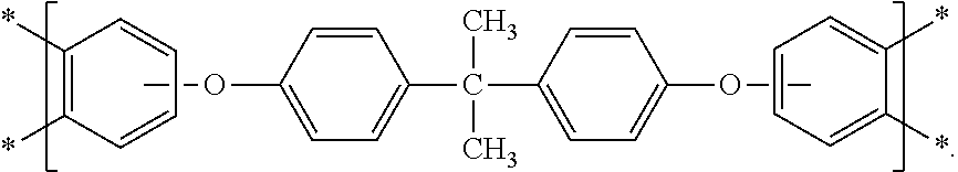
C1=CC(OC)=CC=C1C(C1=CC=C(OC)C=C1)(C)C.C1=CC=C(*)C(*)=C1.C1(*)=C(*)C=CC=C1
